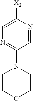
C1([X2])=CN=C(N2CCOCC2)C=N1
